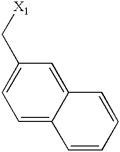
C1=C2C(=CC(C[X1])=C1)C=CC=C2
